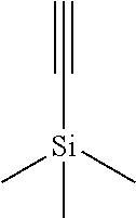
[Si](C#C)(C)(C)C
